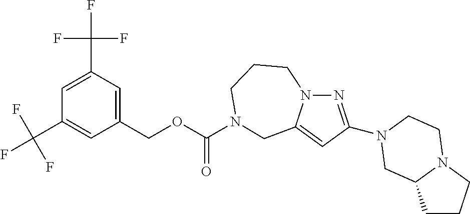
C1=C(C(F)(F)F)C=C(COC(=O)N2CCCN3N=C(N4CCN5CCCC5C4)C=C3C2)C=C1C(F)(F)F
